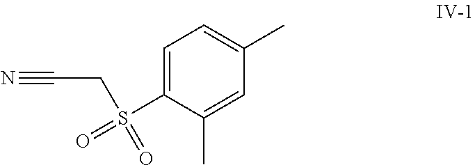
C1=C(S(CC#N)(=O)=O)C(C)=CC(C)=C1
